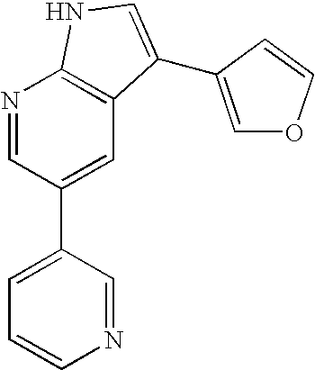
N1=CC(C2=CC3=C(N=C2)NC=C3C2=COC=C2)=CC=C1
